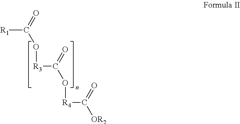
[R1]C(=O)O[R3]C(=O)O[R4]C(=O)[OR2]
